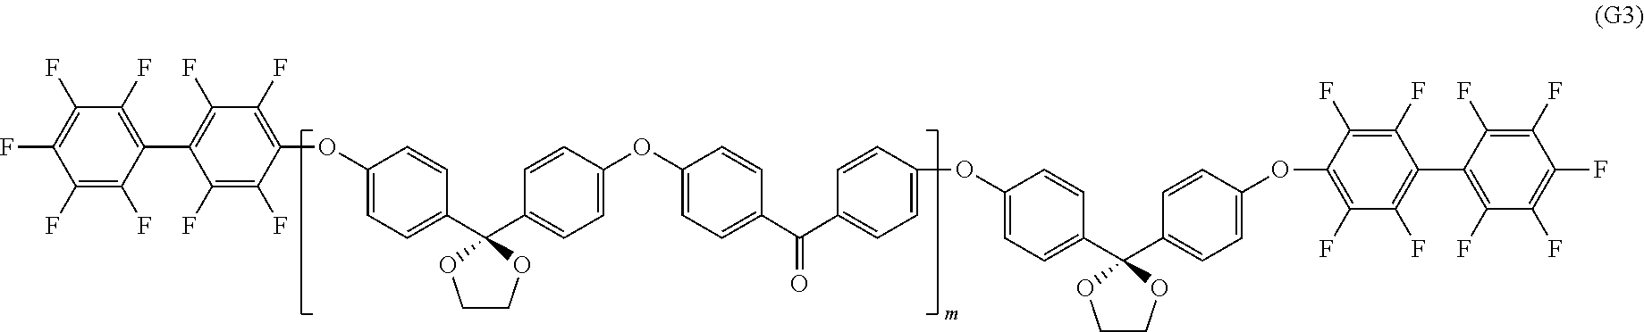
C1(F)=C(F)C(F)=C(F)C(C2=C(F)C(F)=C(OC3=CC=C(C4(C5=CC=C(OC6=CC=C(C(C7=CC=C(OC8=CC=C(C9(C%10=CC=C(OC%11=C(F)C(F)=C(C%12=C(F)C(F)=C(F)C(F)=C%12F)C(F)=C%11F)C=C%10)OCCO9)C=C8)C=C7)=O)C=C6)C=C5)OCCO4)C=C3)C(F)=C2F)=C1F
